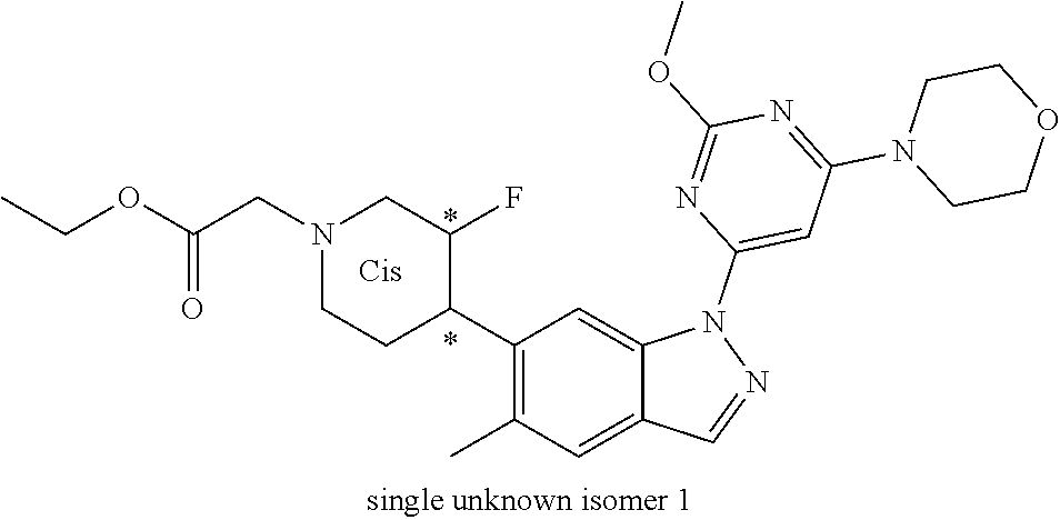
N1(CC(OCC)=O)CCC(C2=C(C)C=C3C(=C2)N(C2=CC(N4CCOCC4)=NC(OC)=N2)N=C3)C(F)C1
